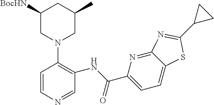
C1=CN=CC(NC(C2=CC=C3C(=N2)N=C(C2CC2)S3)=O)=C1N1CC(C)CC([BocHN])C1
